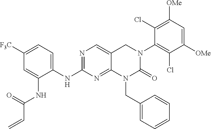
C1(NC2=CC=C([F3C])C=C2NC(C=C)=O)=NC=C2C(=N1)N(CC1=CC=CC=C1)C(=O)N(C1=C(Cl)C([OMe])=CC([OMe])=C1Cl)C2
